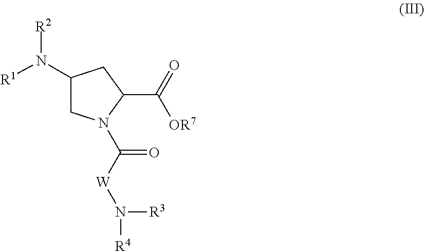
C1(N([R1])[R2])CN(C([W]N([R3])[R4])=O)C(C(=O)[OR7])C1
